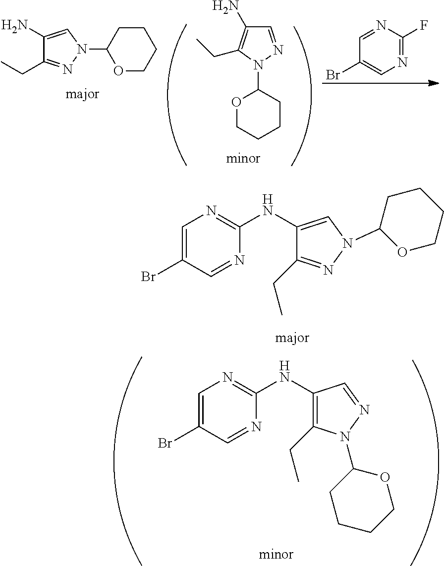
C1(N)=CN(C2OCCCC2)N=C1CC.C1=NN(C2OCCCC2)C(CC)=C1N.N1=C(F)N=CC(Br)=C1.C1(NC2=NC=C(Br)C=N2)=CN(C2OCCCC2)N=C1CC.C1(NC2=NC=C(Br)C=N2)=C(CC)N(C2CCCCO2)N=C1
